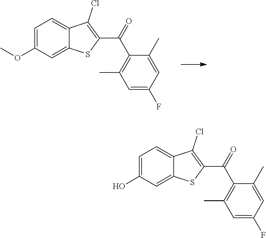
C12=CC(OC)=CC=C1C(Cl)=C(C(=O)C1=C(C)C=C(F)C=C1C)S2.C12=CC(O)=CC=C1C(Cl)=C(C(=O)C1=C(C)C=C(F)C=C1C)S2
